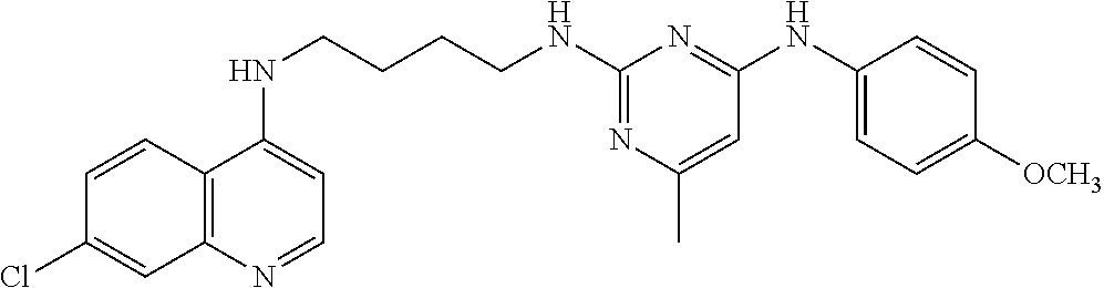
C1=CC2=C(C=C1Cl)N=CC=C2NCCCCNC1=NC(C)=CC(NC2=CC=C([OCH3])C=C2)=N1
